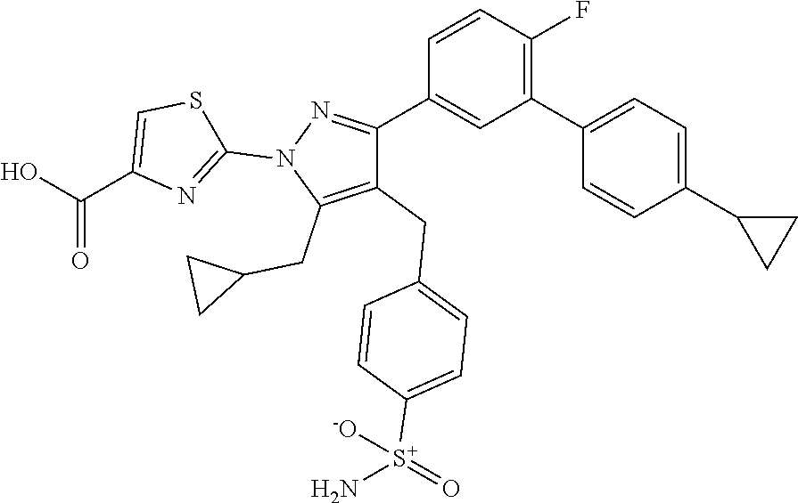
C1(C2=CC=C(C3CC3)C=C2)=C(F)C=CC(C2=NN(C3=NC(C(=O)O)=CS3)C(CC3CC3)=C2CC2=CC=C([S+](N)(=O)[-O])C=C2)=C1
